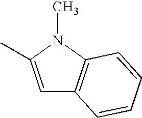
C1=C(C)N(C)C2=C1C=CC=C2
